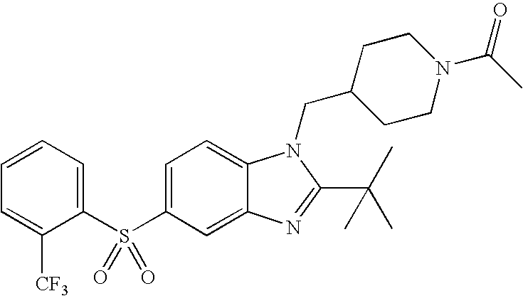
C1=C(S(C2=CC=CC=C2[CF3])(=O)=O)C=C2C(=C1)N(CC1CCN(C(=O)C)CC1)C(C(C)(C)C)=N2
